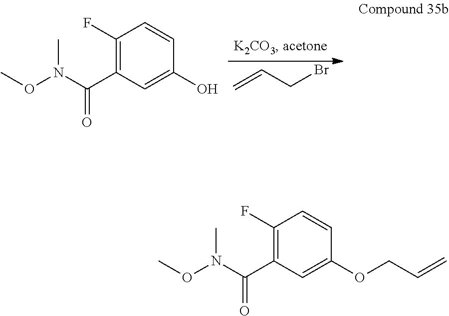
C=CCBr.N(C(C1=C(F)C=CC(O)=C1)=O)(OC)C.N(C(C1=C(F)C=CC(OCC=C)=C1)=O)(OC)C
